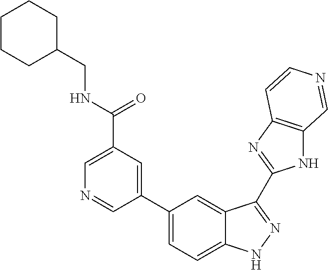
N(C(=O)C1=CN=CC(C2=CC=C3C(=C2)C(C2=NC4=C(N2)C=NC=C4)=NN3)=C1)CC1CCCCC1
